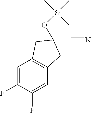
C1=C(F)C(F)=CC2=C1CC(C#N)(O[Si](C)(C)C)C2
